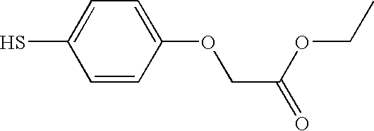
C1=CC(OCC(OCC)=O)=CC=C1S
